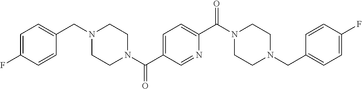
C1(F)=CC=C(CN2CCN(C(C3=CC=C(C(N4CCN(CC5=CC=C(F)C=C5)CC4)=O)N=C3)=O)CC2)C=C1
